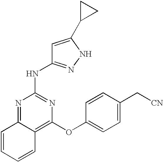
C1=CC=CC2=C(OC3=CC=C(C[CN])C=C3)N=C(NC3=NNC(C4CC4)=C3)N=C12
